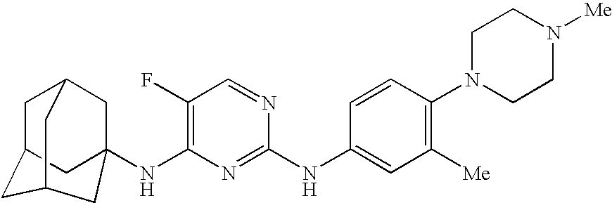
C1(NC2=CC([Me])=C(N3CCN([Me])CC3)C=C2)=NC(NC23CC4CC(C2)CC(C3)C4)=C(F)C=N1
